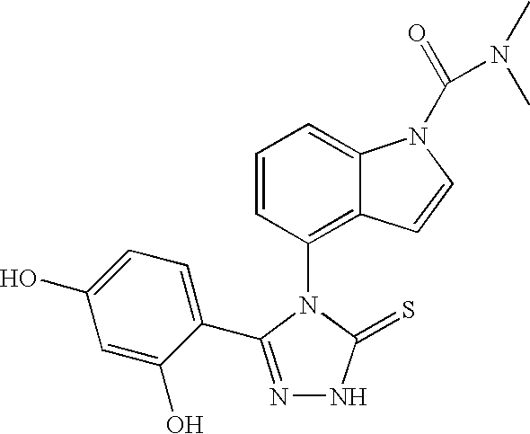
C1=CC(N2C(=S)NN=C2C2=CC=C(O)C=C2O)=C2C(=C1)N(C(=O)N(C)C)C=C2
